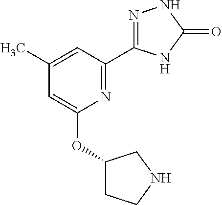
N1=C(C2=NNC(=O)N2)C=C(C)C=C1OC1CCNC1
